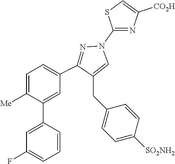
C1=C([Me])C(C2=CC(F)=CC=C2)=CC(C2=NN(C3=NC([CO2H])=CS3)C=C2CC2=CC=C([SO2NH2])C=C2)=C1
